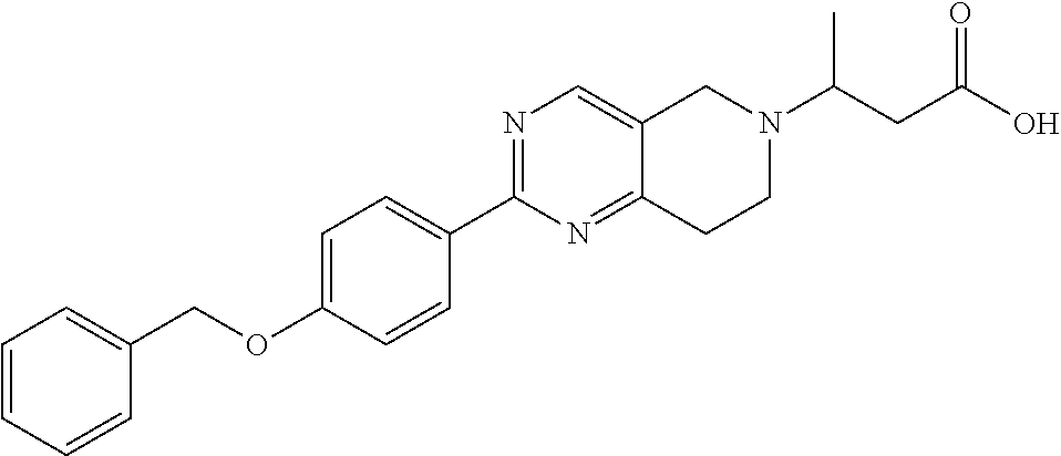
C1=CC=CC(COC2=CC=C(C3=NC=C4C(=N3)CCN(C(CC(=O)O)C)C4)C=C2)=C1
